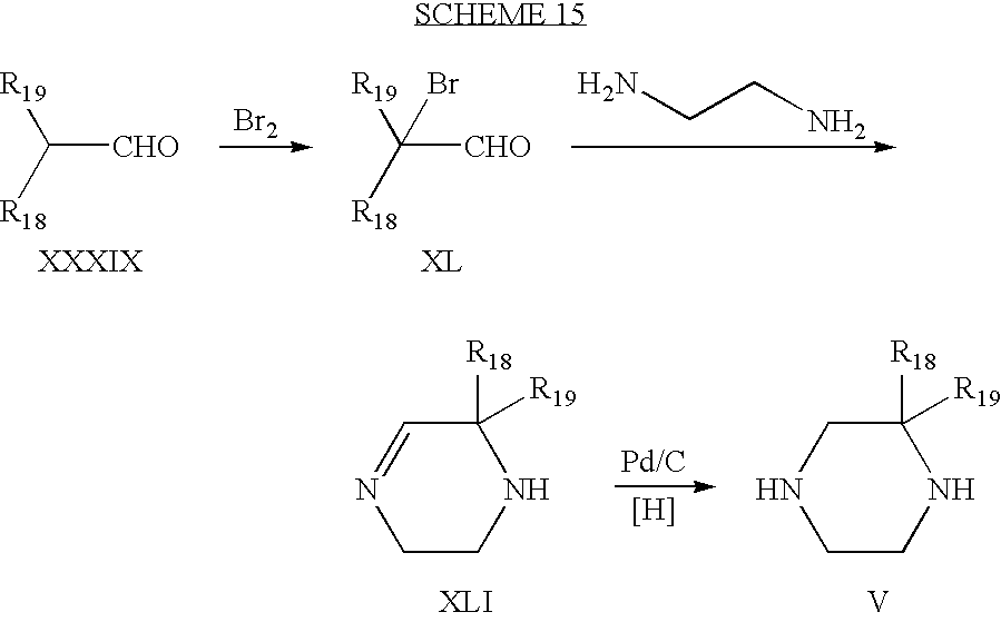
[R19]C([R18])[CHO].[Br2].[R19]C([R18])([CHO])Br.NCCN.C1([R18])([R19])C=NCCN1.[H].C1([R18])([R19])CNCCN1.[V]
